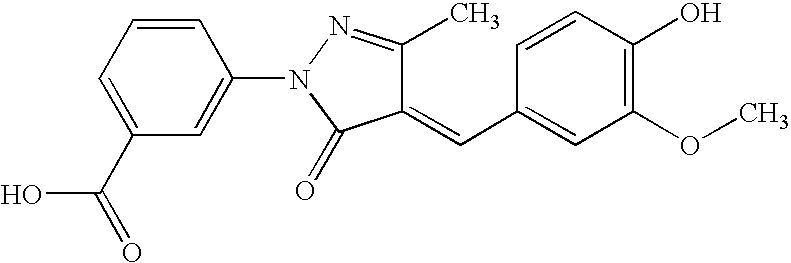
C1(C(=O)O)=CC=CC(N2C(=O)C(=CC3=CC(OC)=C(O)C=C3)C(C)=N2)=C1
